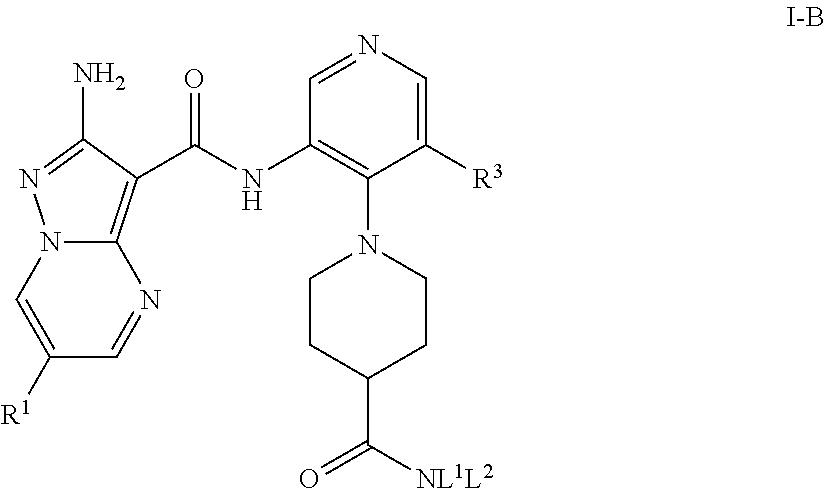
C1=NC=C([R3])C(N2CCC(C([NL1L2])=O)CC2)=C1NC(=O)C1=C2N(C=C([R1])C=N2)N=C1N
